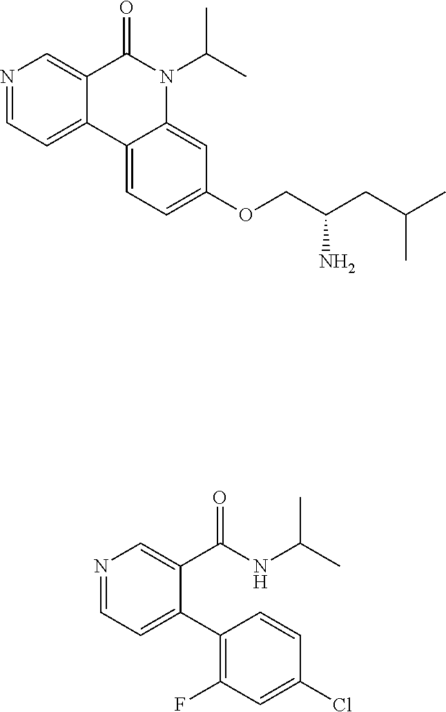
N1=CC=C2C(=C1)C(=O)N(C(C)C)C1=CC(OCC(CC(C)C)N)=CC=C21.N1=CC=C(C2=C(F)C=C(Cl)C=C2)C(C(NC(C)C)=O)=C1
